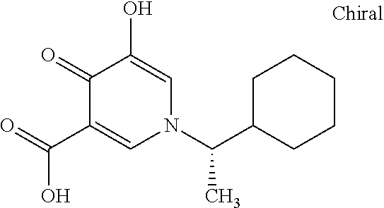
O=C(C1=CN(C(C2CCCCC2)C)C=C(O)C1=O)O
